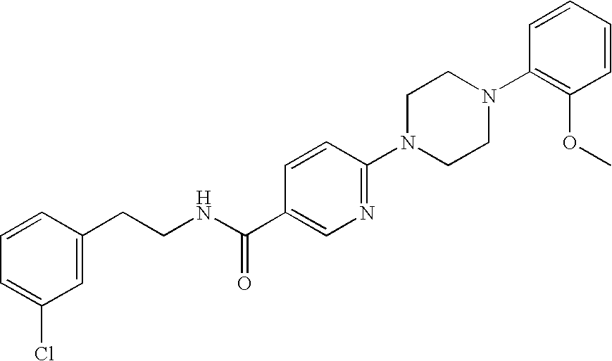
C1=C(Cl)C=C(CCNC(C2=CN=C(N3CCN(C4=C(OC)C=CC=C4)CC3)C=C2)=O)C=C1
